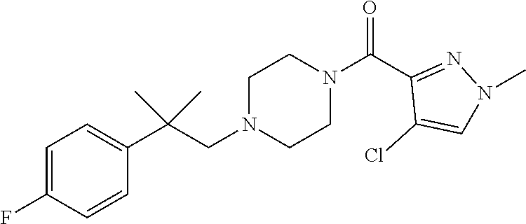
C1=C(F)C=CC(C(CN2CCN(C(C3=NN(C)C=C3Cl)=O)CC2)(C)C)=C1
